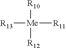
[R13][Me]([R10])([R12])[R11]
